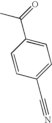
C1=CC(C#N)=CC=C1C(=O)C
